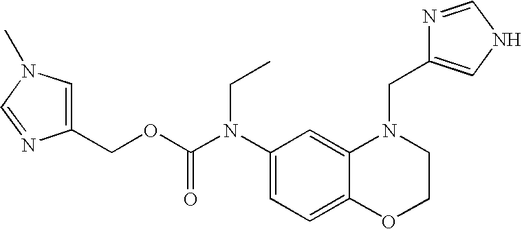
C1(N(C(OCC2=CN(C)C=N2)=O)CC)=CC=C2C(=C1)N(CC1=CNC=N1)CCO2
